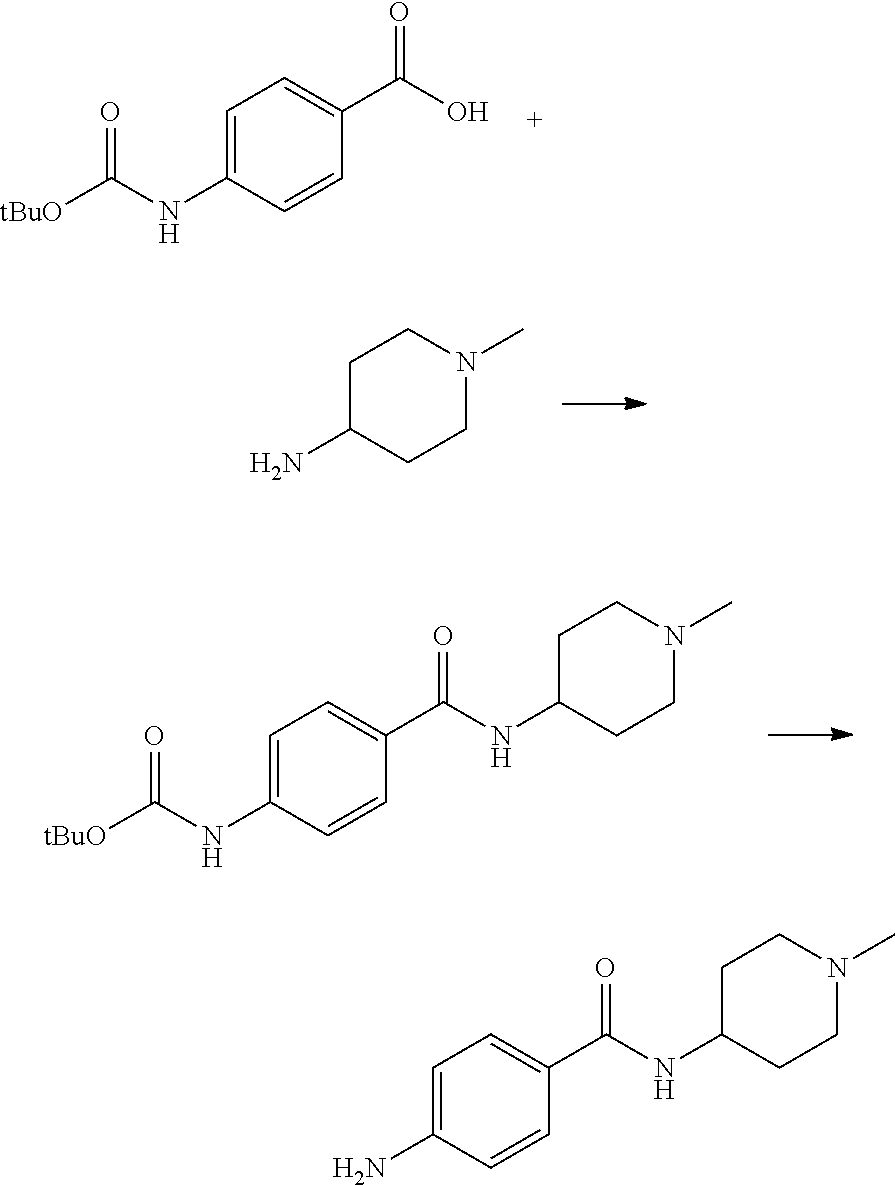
C1(C(O)=O)=CC=C(NC([tBuO])=O)C=C1.NC1CCN(C)CC1.C1(C(NC2CCN(C)CC2)=O)=CC=C(NC([tBuO])=O)C=C1.C1(C(NC2CCN(C)CC2)=O)=CC=C(N)C=C1
